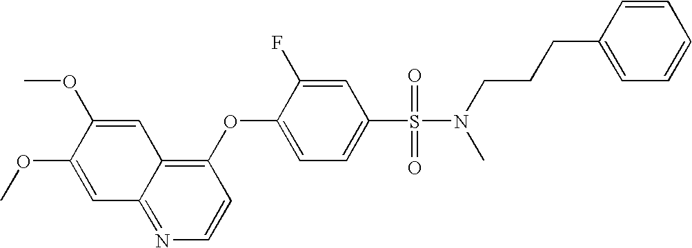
C1=C(OC)C(OC)=CC2=NC=CC(OC3=CC=C(S(=O)(=O)N(C)CCCC4=CC=CC=C4)C=C3F)=C12
